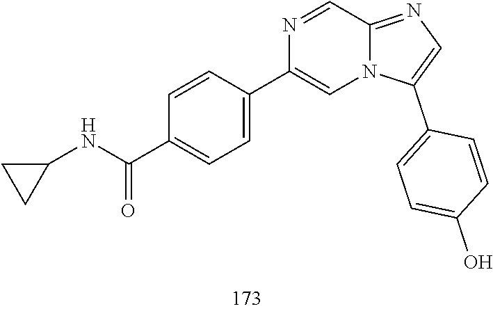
N1=CC2=NC=C(C3=CC=C(O)C=C3)N2C=C1C1=CC=C(C(NC2CC2)=O)C=C1
